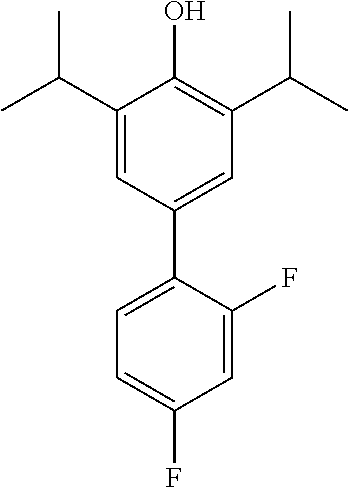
C1(C(C)C)=CC(C2=CC=C(F)C=C2F)=CC(C(C)C)=C1O
